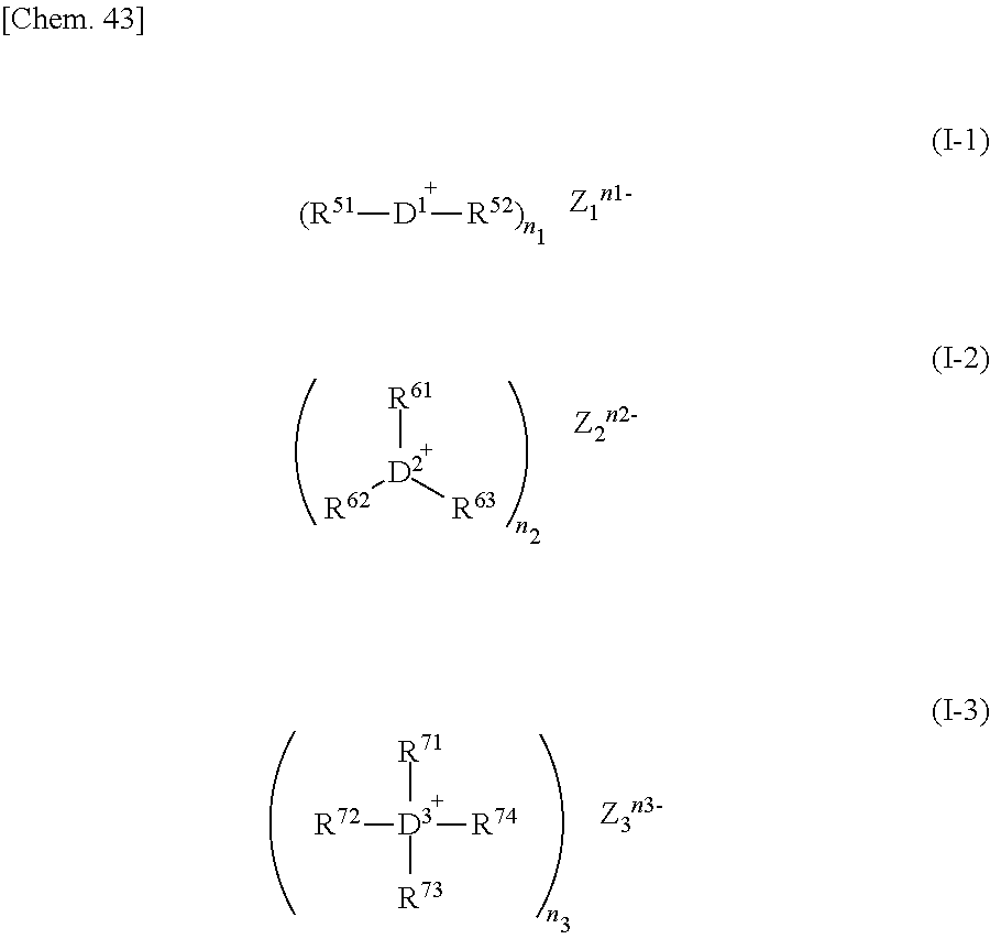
[(R51][D1][R52)n].[R61][D2]([R62])[R63].[R71][D3]([R73])([R72])[R74]
